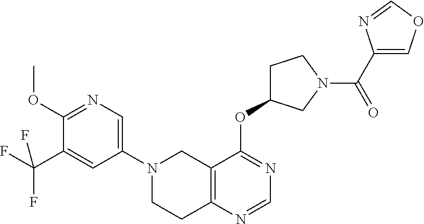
C1(N2CCC3=C(C2)C(OC2CCN(C(C4=COC=N4)=O)C2)=NC=N3)=CN=C(OC)C(C(F)(F)F)=C1
